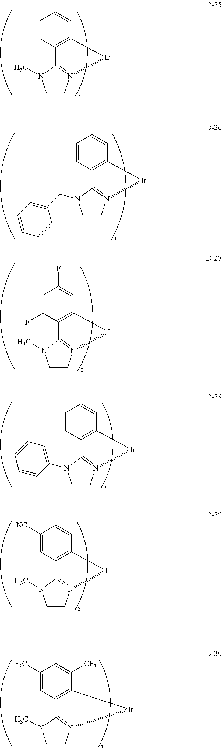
C1=CC2=C(C=C1)[Ir]N1=C2N(C)CC1.C1=CC2=C(C=C1)[Ir]N1=C2N(CC2=CC=CC=C2)CC1.C1=C(F)C2=C(C=C1F)[Ir]N1=C2N(C)CC1.C1=CC2=C(C=C1)[Ir]N1=C2N(C2=CC=CC=C2)CC1.C1([NC])=CC2=C(C=C1)[Ir]N1=C2N(C)CC1.C1([F3C])=CC2=C(C([CF3])=C1)[Ir]N1=C2N(C)CC1
